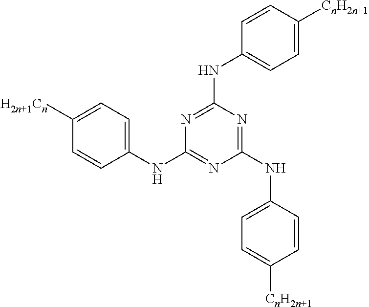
N1=C(NC2=CC=C([CnH2n+1])C=C2)N=C(NC2=CC=C([CnH2n+1])C=C2)N=C1NC1=CC=C([H2n+1Cn])C=C1
